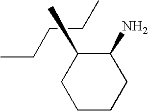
CCCCC.C1CCCC(N)C1C
